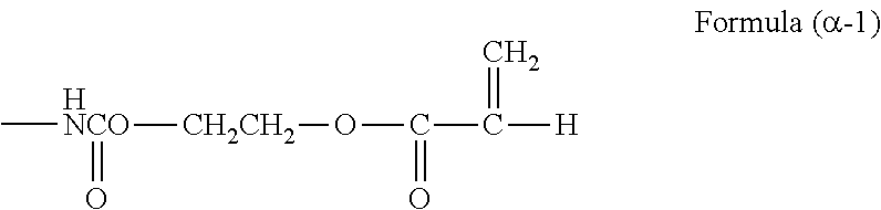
C[HNCO](=O)[CH2CH2]OC(C([H])=C)=O
